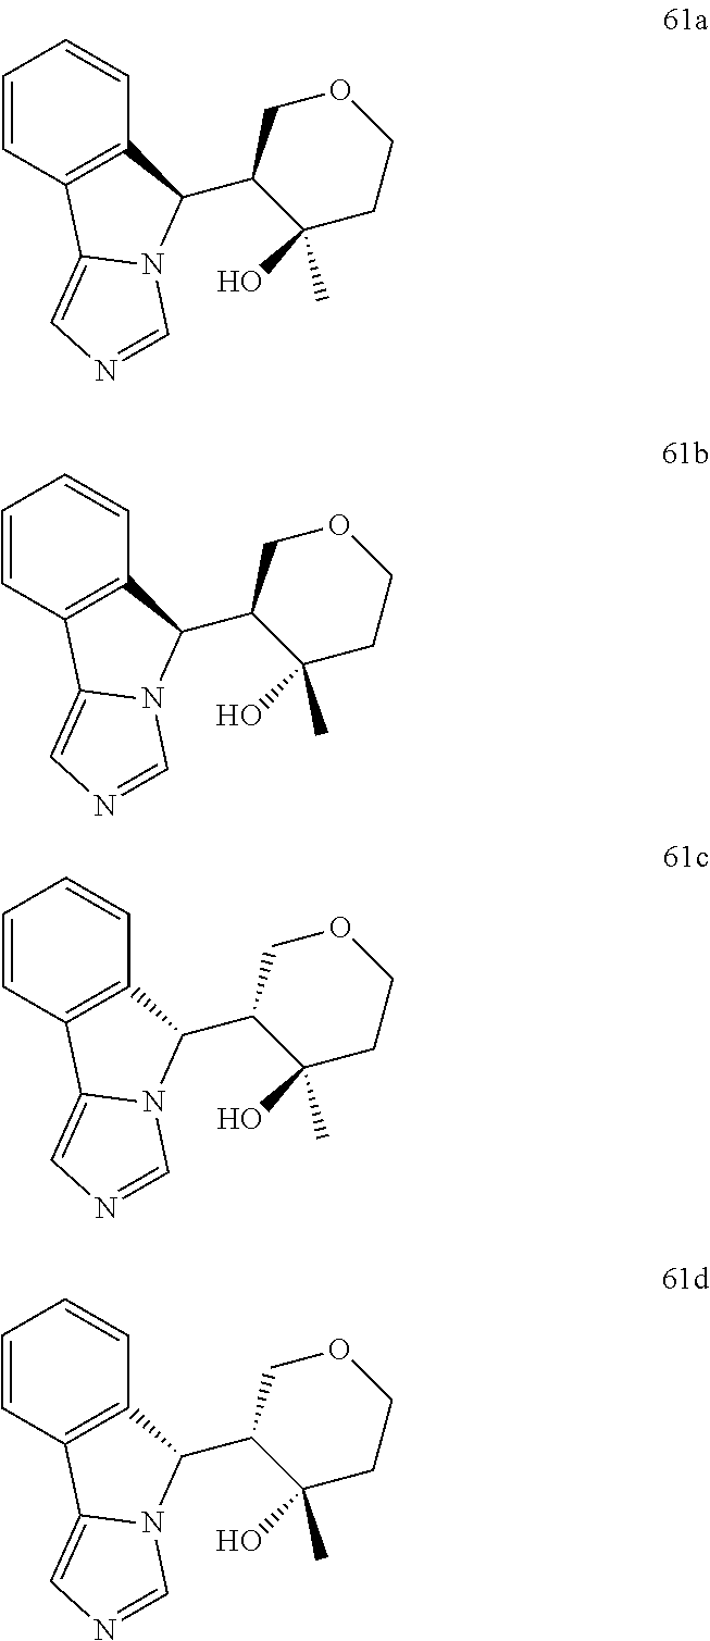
C1=CC2=C(C=C1)C(C1C(C)(O)CCOC1)N1C2=CN=C1.C1=CC2=C(C=C1)C(C1C(C)(O)CCOC1)N1C2=CN=C1.C1=CC2=C(C=C1)C(C1C(C)(O)CCOC1)N1C2=CN=C1.C1=CC2=C(C=C1)C(C1C(C)(O)CCOC1)N1C2=CN=C1
